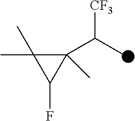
CC1(C)C(C(C)[CF3])(C)C1F
